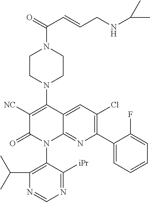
C1([NC])=C(N2CCN(C(=O)C=CCNC(C)C)CC2)C2=CC(Cl)=C(C3=CC=CC=C3F)N=C2N(C2=C(C(C)C)N=CN=C2[iPr])C1=O
